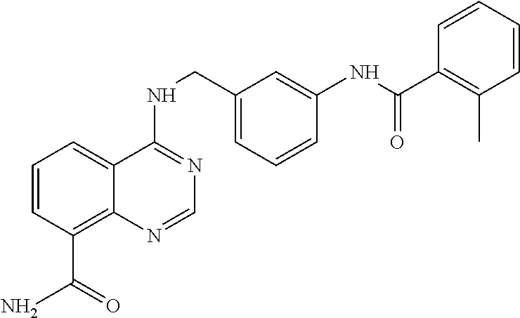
C1=CC(C(N)=O)=C2C(=C1)C(NCC1=CC=CC(NC(=O)C3=C(C)C=CC=C3)=C1)=NC=N2
